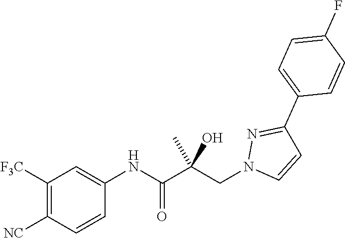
C1([F3C])=C([NC])C=CC(NC(=O)C(CN2C=CC(C3=CC=C(F)C=C3)=N2)(C)O)=C1
